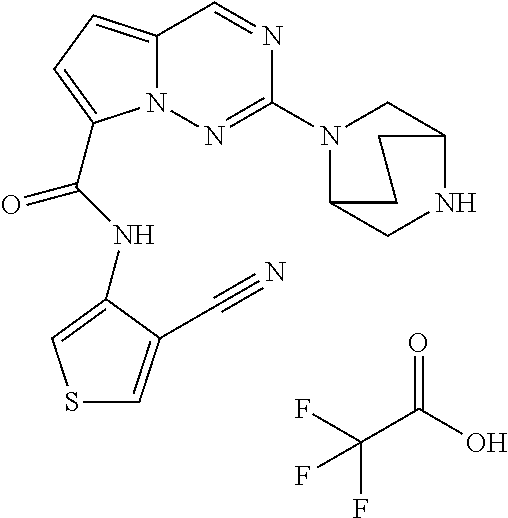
O=C(O)C(F)(F)F.N1=CC2=CC=C(C(NC3=CSC=C3C#N)=O)N2N=C1N1C2CNC(C1)CC2
